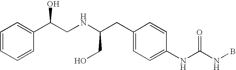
C1=CC=CC(C(CNC(CC2=CC=C(NC(NB)=O)C=C2)CO)O)=C1
